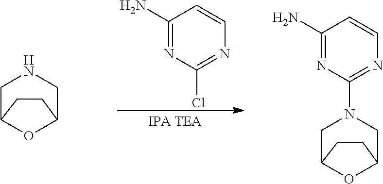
C1C2OC(CN1)CC2.C1(N)=NC(Cl)=NC=C1.C1N(C2=NC=CC(N)=N2)CC2OC1CC2
